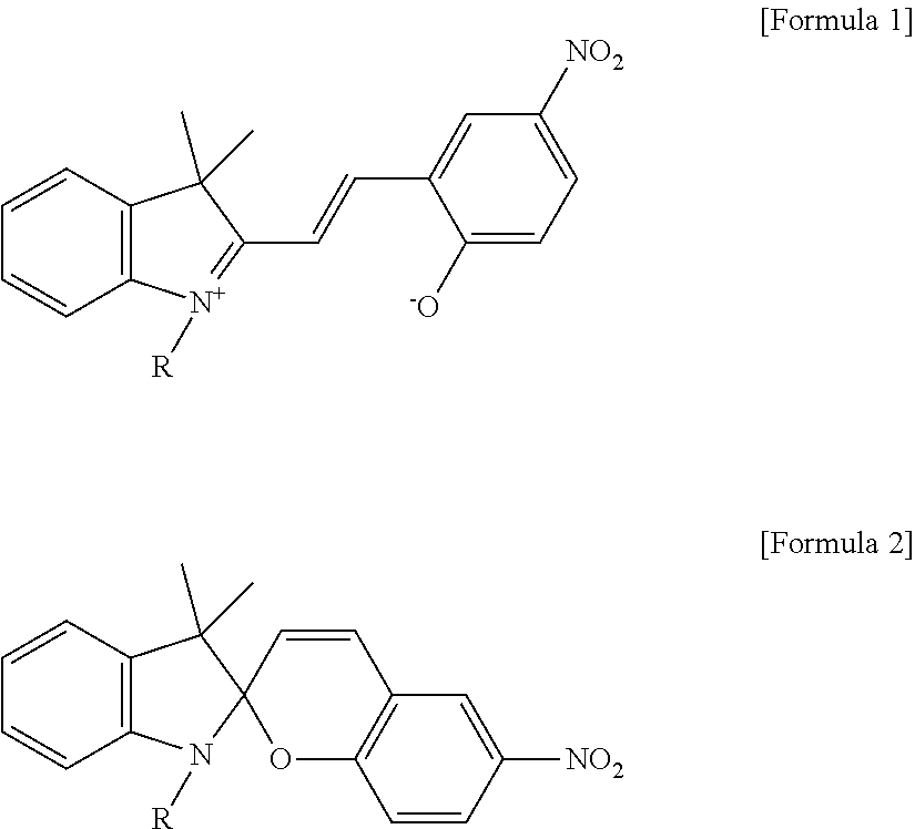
C1=CC2=C(C=C1)[N+]([R])=C(C=CC1=CC([NO2])=CC=C1[-O])C2(C)C.C1=CC2=C(C=C1)N([R])C1(C2(C)C)OC2=C(C=C([NO2])C=C2)C=C1
